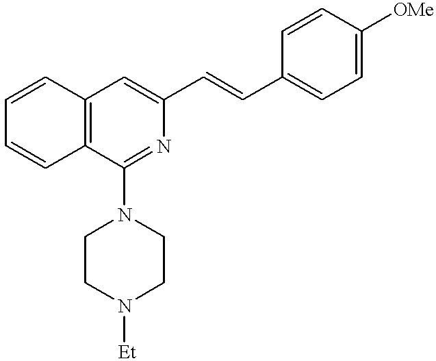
C1=CC2=C(C=C1)C(N1CCN([Et])CC1)=NC(C=CC1=CC=C([OMe])C=C1)=C2
